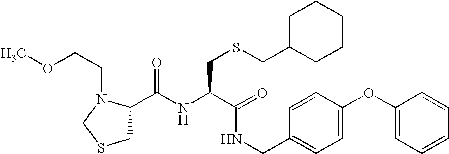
C1(C(NC(C(=O)NCC2=CC=C(OC3=CC=CC=C3)C=C2)CSCC2CCCCC2)=O)CSCN1CCOC
